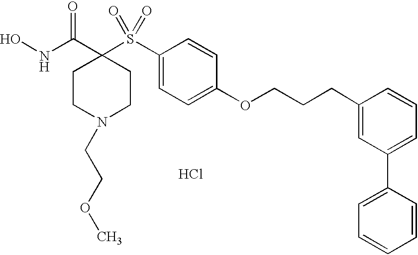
C1(S(C2(C(NO)=O)CCN(CCOC)CC2)(=O)=O)=CC=C(OCCCC2=CC(C3=CC=CC=C3)=CC=C2)C=C1.Cl
